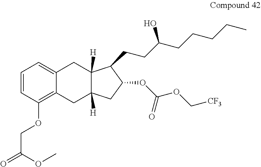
C1=CC(OCC(=O)OC)=C2C(=C1)CC1([H])C([H])(C2)CC(OC(OC[CF3])=O)C1CCC(CCCCC)O
